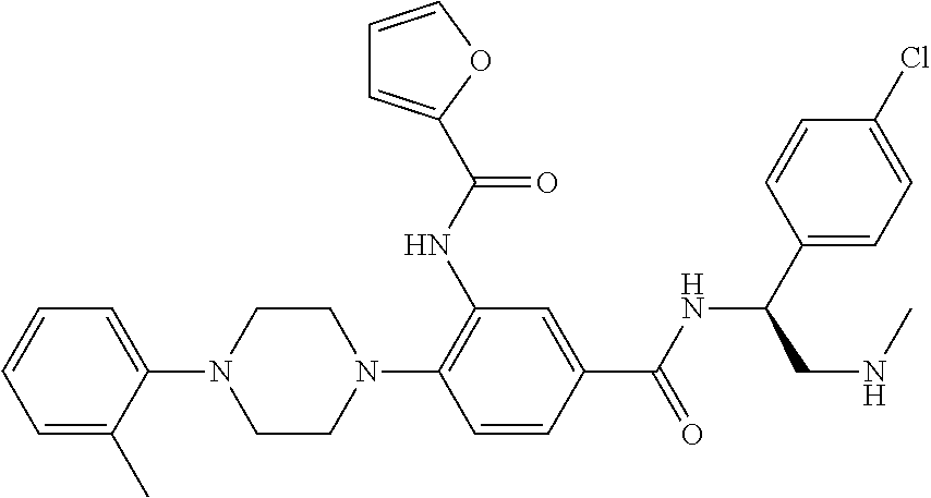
C1=C(C)C(N2CCN(C3=C(NC(=O)C4=CC=CO4)C=C(C(NC(CNC)C4=CC=C(Cl)C=C4)=O)C=C3)CC2)=CC=C1
